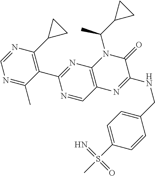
C1=NC(C2CC2)=C(C2=NC3=C(C=N2)N=C(NCC2=CC=C(S(C)(=O)=N)C=C2)C(=O)N3C(C2CC2)C)C(C)=N1
